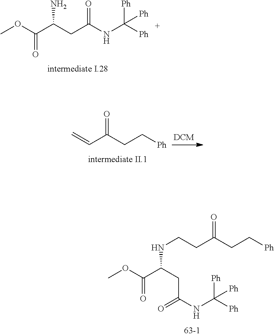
COC(C(CC(NC([Ph])([Ph])[Ph])=O)N)=O.C(C(CC[Ph])=O)=C.O=C(NC([Ph])([Ph])[Ph])CC(C(OC)=O)NCCC(CC[Ph])=O
